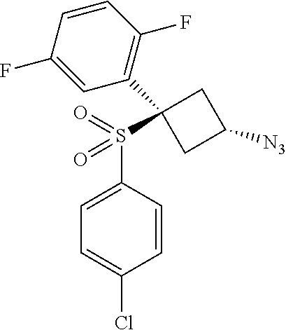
C1=CC(S(=O)(=O)C2(C3=C(F)C=CC(F)=C3)CC([N3])C2)=CC=C1Cl
